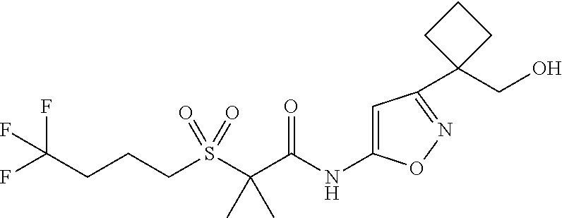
C1(NC(C(S(CCCC(F)(F)F)(=O)=O)(C)C)=O)=CC(C2(CO)CCC2)=NO1
